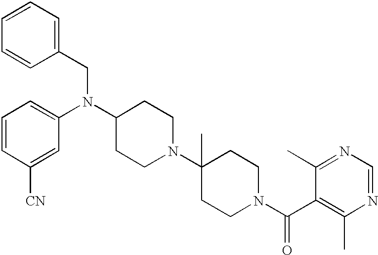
C1=CC(CN(C2CCN(C3(C)CCN(C(C4=C(C)N=CN=C4C)=O)CC3)CC2)C2=CC=CC([CN])=C2)=CC=C1
